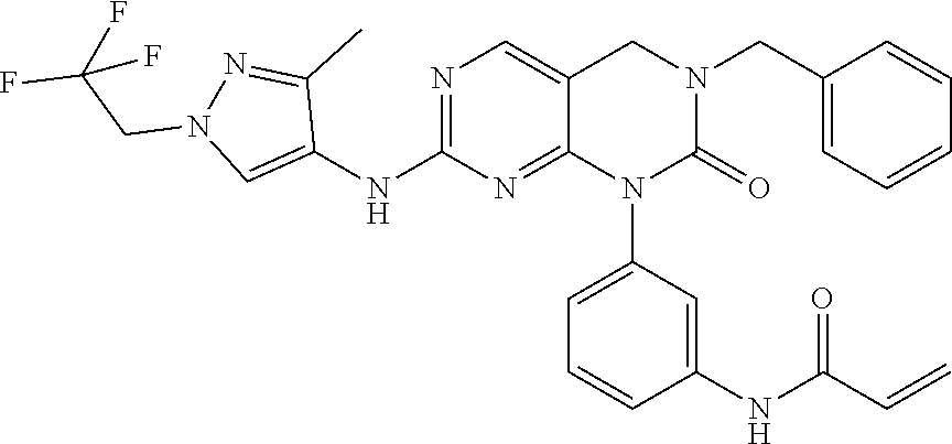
C1=C(N2C(=O)N(CC3=CC=CC=C3)CC3=CN=C(NC4=CN(CC(F)(F)F)N=C4C)N=C23)C=C(NC(C=C)=O)C=C1
